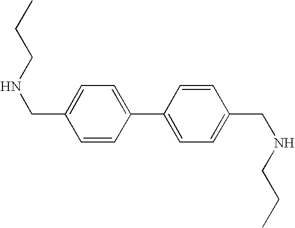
C1=CC(C2=CC=C(CNCCC)C=C2)=CC=C1CNCCC
